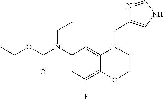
C1(N(C(OCC)=O)CC)=CC(F)=C2C(=C1)N(CC1=CNC=N1)CCO2
